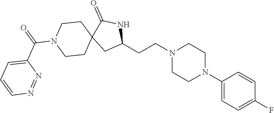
C1(CCN2CCN(C3=CC=C(F)C=C3)CC2)NC(=O)C2(C1)CCN(C(=O)C1=CC=CN=N1)CC2
